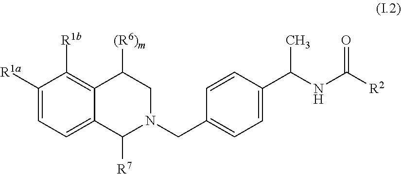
C1=CC(CN2CC([(R6)m])C3=C([R1b])C([R1a])=CC=C3C2[R7])=CC=C1C(NC([R2])=O)C
